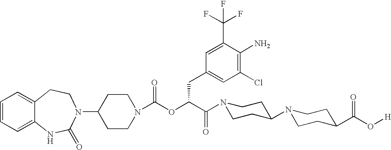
C1=CC=C2C(=C1)CCN(C1CCN(C(OC(C(N3CCC(N4CCC(C(O[H])=O)CC4)CC3)=O)CC3=CC(Cl)=C(N)C(C(F)(F)F)=C3)=O)CC1)C(=O)N2
